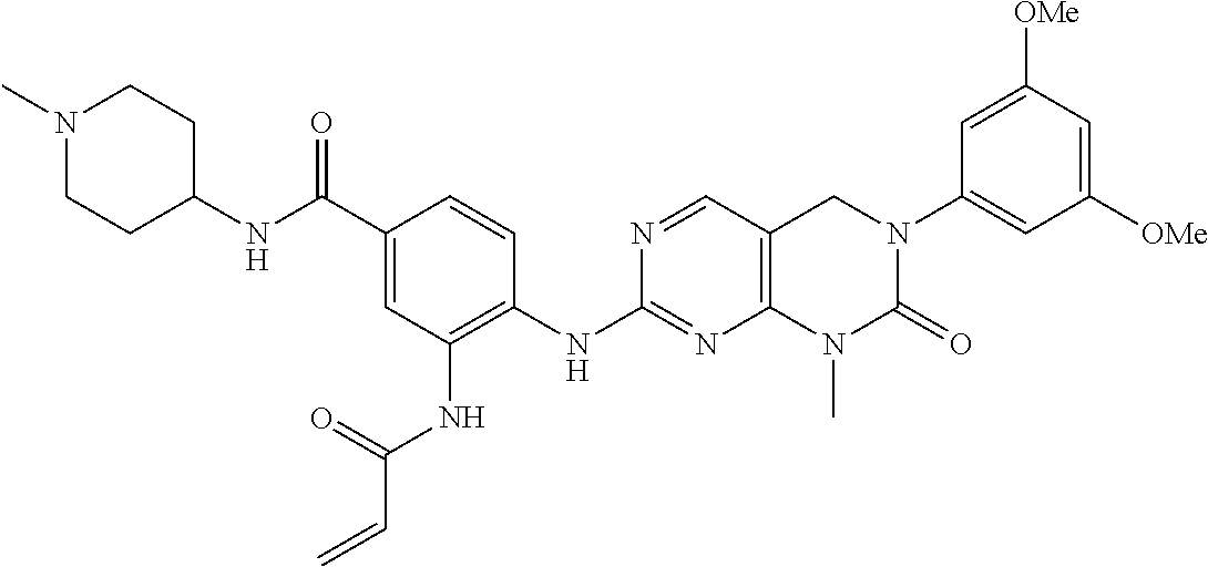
N(C1=NC2=C(C=N1)CN(C1=CC([OMe])=CC([OMe])=C1)C(=O)N2C)C1=C(NC(C=C)=O)C=C(C(NC2CCN(C)CC2)=O)C=C1
